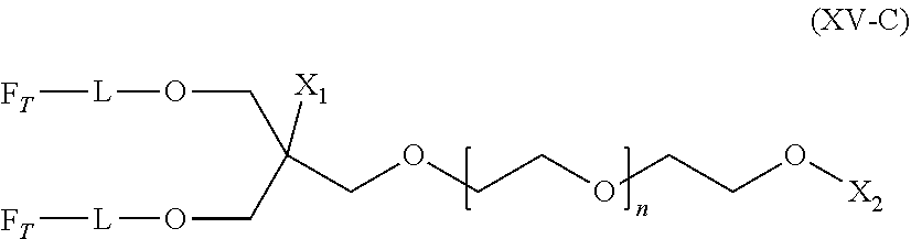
[FT][L]OCC(CO[L][FT])([X1])COCCOCCO[X2]
